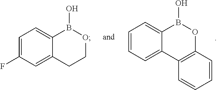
C1=C(F)C=C2C(=C1)B(O)OCC2.C1=CC=C2C(=C1)B(O)OC1=C2C=CC=C1
